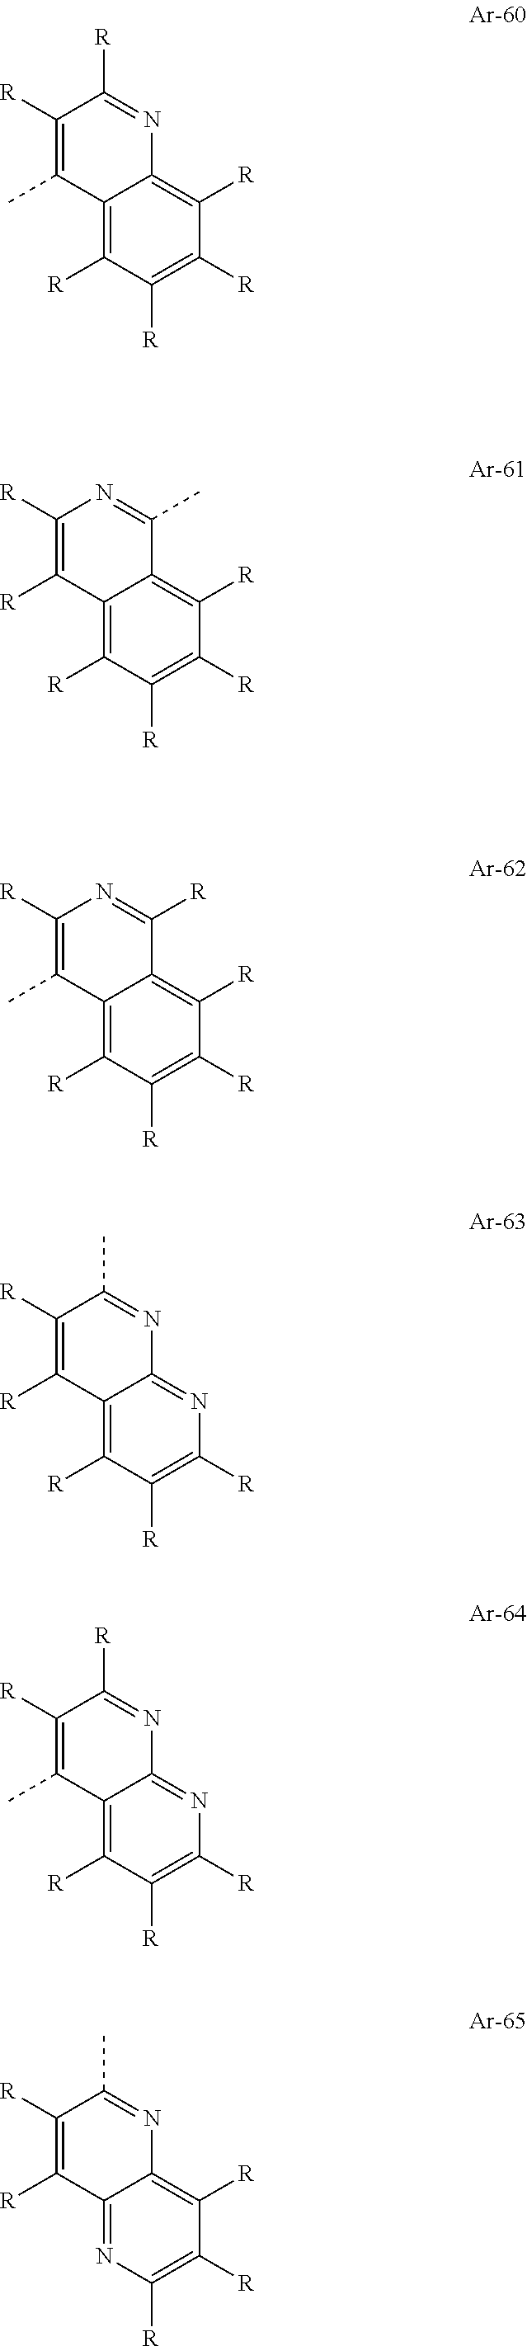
C12=NC([R])=C([R])C([R])=C1N=C(C)C([R])=C2[R].C12=C([R])C([R])=C([R])N=C1N=C([R])C([R])=C2C.C12=C([R])C([R])=C([R])N=C1N=C(C)C([R])=C2[R].C12=C([R])C([R])=C([R])C([R])=C1C([R])=NC([R])=C2C.C12=C([R])C([R])=C([R])C([R])=C1C(C)=NC([R])=C2[R].C12=C([R])C([R])=C([R])C([R])=C1N=C([R])C([R])=C2C
